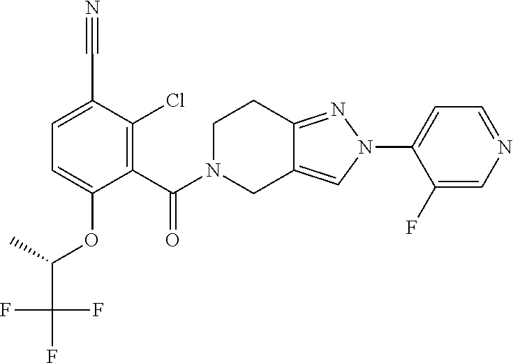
C1(F)=CN=CC=C1N1N=C2C(=C1)CN(C(=O)C1=C(Cl)C(C#N)=CC=C1OC(C(F)(F)F)C)CC2
